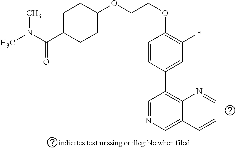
C1(OCCOC2CCC(C(N(C)C)=O)CC2)=C(F)C=C(C2=C(N=C)C(C=C)=CN=C2)C=C1
